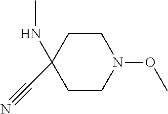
N1(OC)CCC(NC)(C#N)CC1
